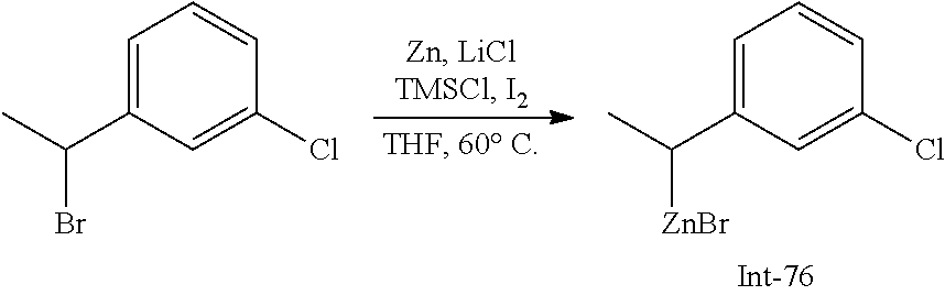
C1=C(C(C)Br)C=C(Cl)C=C1.C1=C(C(C)[ZnBr])C=C(Cl)C=C1
